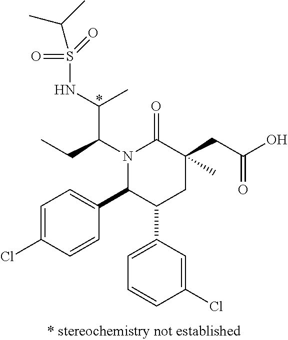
N1(C(CC)C(NS(=O)(=O)C(C)C)C)C(C2=CC=C(Cl)C=C2)C(C2=CC=CC(Cl)=C2)CC(C)(CC(O)=O)C1=O
